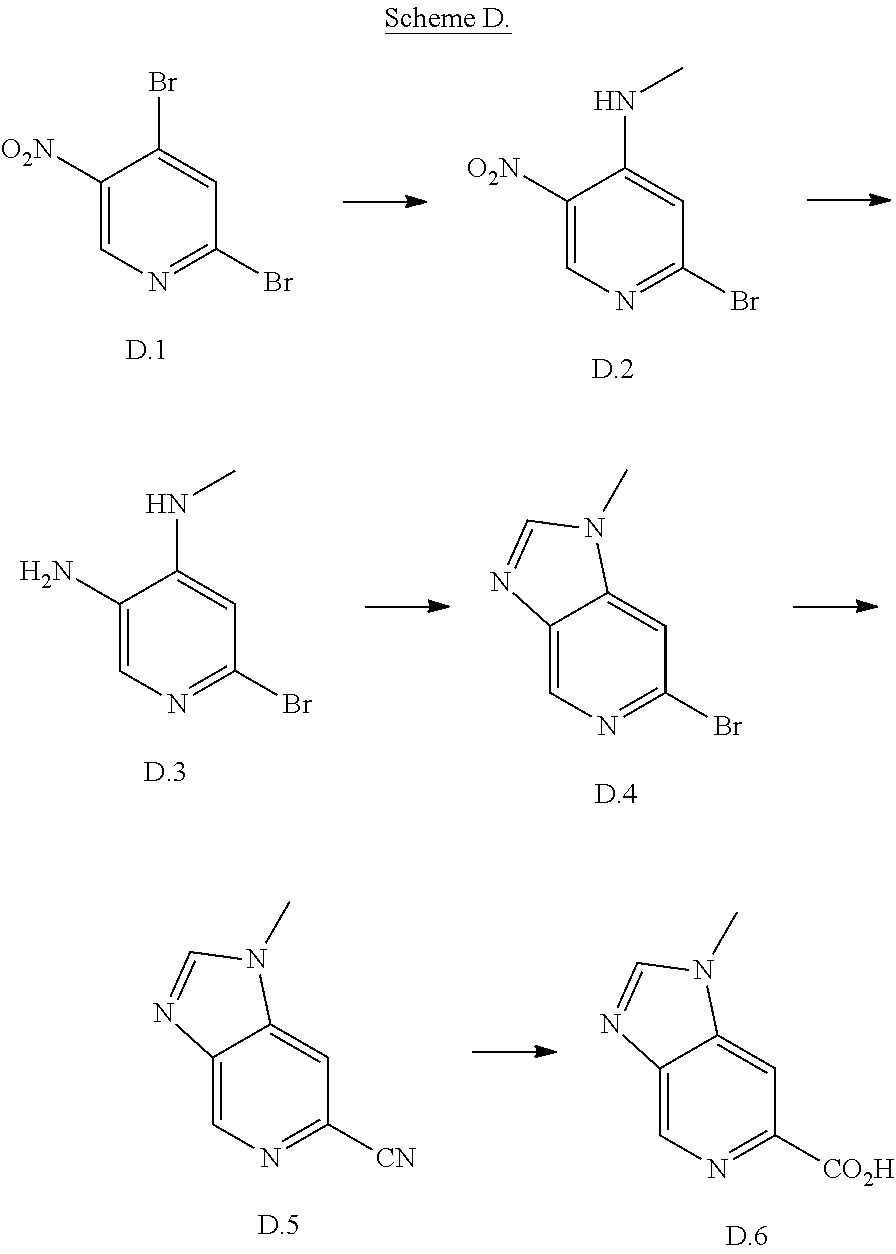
C1([O2N])=CN=C(Br)C=C1Br.C1([O2N])=CN=C(Br)C=C1NC.C1(N)=CN=C(Br)C=C1NC.C12=CN=C(Br)C=C1N(C)C=N2.C12=CN=C([CN])C=C1N(C)C=N2.C12=CN=C([CO2H])C=C1N(C)C=N2
